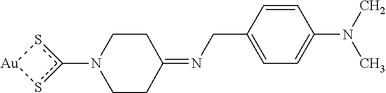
c1(N2CCC(=NCC3=CC=C(N(C)C)C=C3)CC2)s[Au]s1
